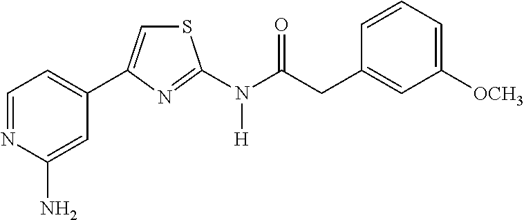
C1=NC(N)=CC(C2=CSC(N(C(CC3=CC([OCH3])=CC=C3)=O)[H])=N2)=C1
